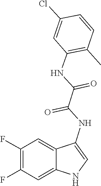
C1(Cl)=CC(NC(C(=O)NC2=CNC3=CC(F)=C(F)C=C23)=O)=C(C)C=C1
